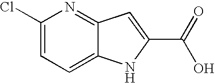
C1(Cl)=CC=C2C(=N1)C=C(C(=O)O)N2
